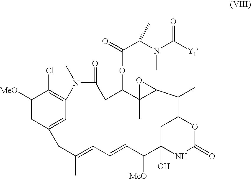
C1([MeO])=CC2=CC(=C1Cl)N(C)C(=O)CC(OC(=O)C(N(C([Y1])=O)C)C)C1(C)C(C(C)C3CC(O)(C([MeO])C=CC=C(C)C2)NC(=O)O3)O1
